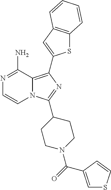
C12=C(C3=CC4=C(S3)C=CC=C4)N=C(C3CCN(C(=O)C4=CSC=C4)CC3)N1C=CN=C2N
